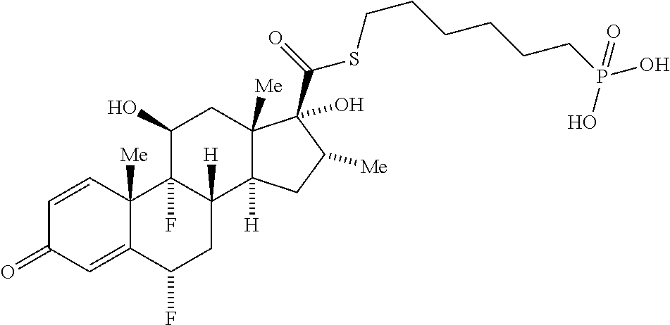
C12([Me])C(=CC(=O)C=C1)C(F)CC1([H])C2(F)C(O)CC2([Me])C1([H])CC([Me])C2(C(=O)SCCCCCCP(=O)(O)O)O
